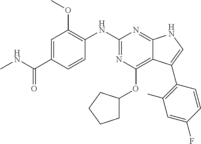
C1(NC2=NC(OC3CCCC3)=C3C(=N2)NC=C3C2=C(C)C=C(F)C=C2)=C(OC)C=C(C(=O)NC)C=C1
